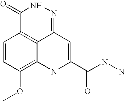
C1=CC(OC)=C2C3=C1C(=O)NN=C3C=C(C(NN)=O)N2
